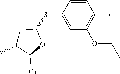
C1C(SC2=CC(OCC)=C(Cl)C=C2)OC([Cs])C1C
